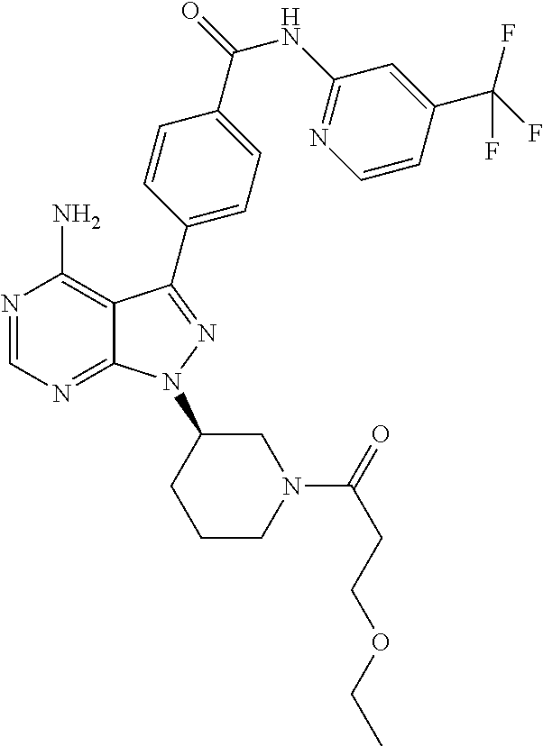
N1=CN=C2C(=C1N)C(C1=CC=C(C(=O)NC3=NC=CC(C(F)(F)F)=C3)C=C1)=NN2C1CCCN(C(=O)CCOCC)C1
